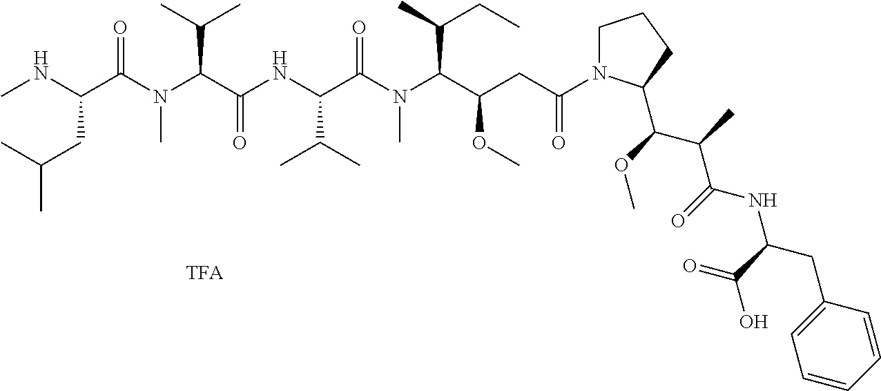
N(C(C(NC(C(N(C(C(CC(N1CCCC1C(C(C)C(NC(CC1=CC=CC=C1)C(=O)O)=O)OC)=O)OC)C(C)CC)C)=O)C(C)C)=O)C(C)C)(C(C(CC(C)C)NC)=O)C
